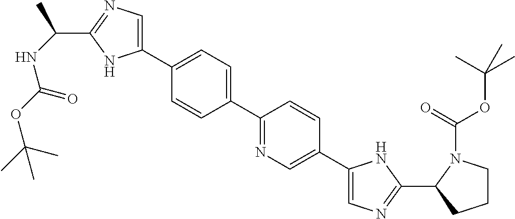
C1(C2=CC=C(C3=CN=C(C(NC(OC(C)(C)C)=O)C)N3)C=C2)=NC=C(C2=CN=C(C3CCCN3C(=O)OC(C)(C)C)N2)C=C1
